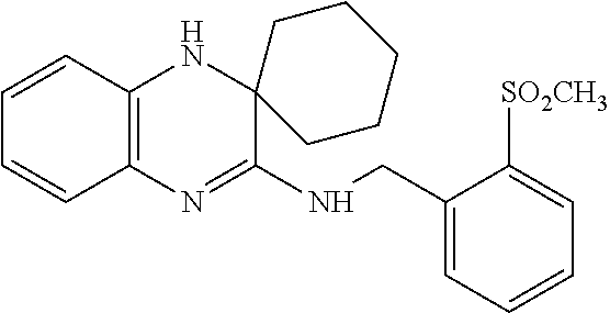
C1=CC2=C(C=C1)N=C(NCC1=CC=CC=C1[SO2CH3])C1(N2)CCCCC1
